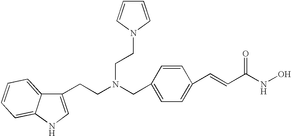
C1(CCN(CC2=CC=C(C=CC(NO)=O)C=C2)CCN2C=CC=C2)=CNC2=CC=CC=C12
